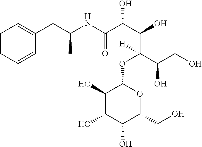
C1=CC=CC(CC(NC(C(C(C(OC2C(O)C(O)C(O)C(CO)O2)(C(CO)O)[H])O)O)=O)C)=C1
